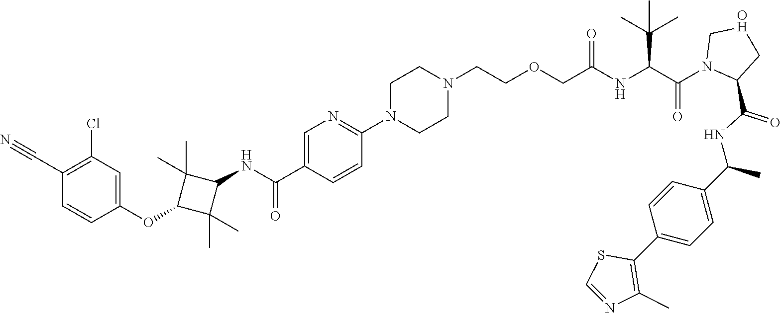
C1=C(C(=O)NC2C(C)(C)C(OC3=CC(Cl)=C(C#N)C=C3)C2(C)C)C=CC(N2CCN(CCOCC(NC(C(N3C(C(NC(C4=CC=C(C5=C(C)N=CS5)C=C4)C)=O)C[OH]C3)=O)C(C)(C)C)=O)CC2)=N1
